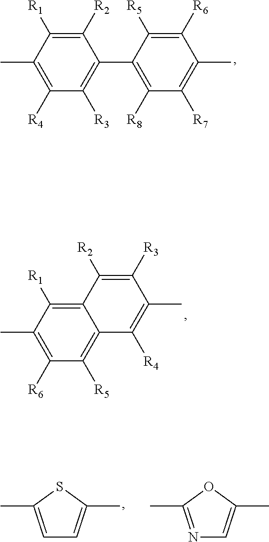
CC1=C([R4])C([R3])=C(C2=C([R8])C([R7])=C(C)C([R6])=C2[R5])C([R2])=C1[R1].C12=C([R5])C([R6])=C(C)C([R1])=C1C([R2])=C([R3])C(C)=C2[R4].C1=C(C)SC(C)=C1.C1=C(C)OC(C)=N1
